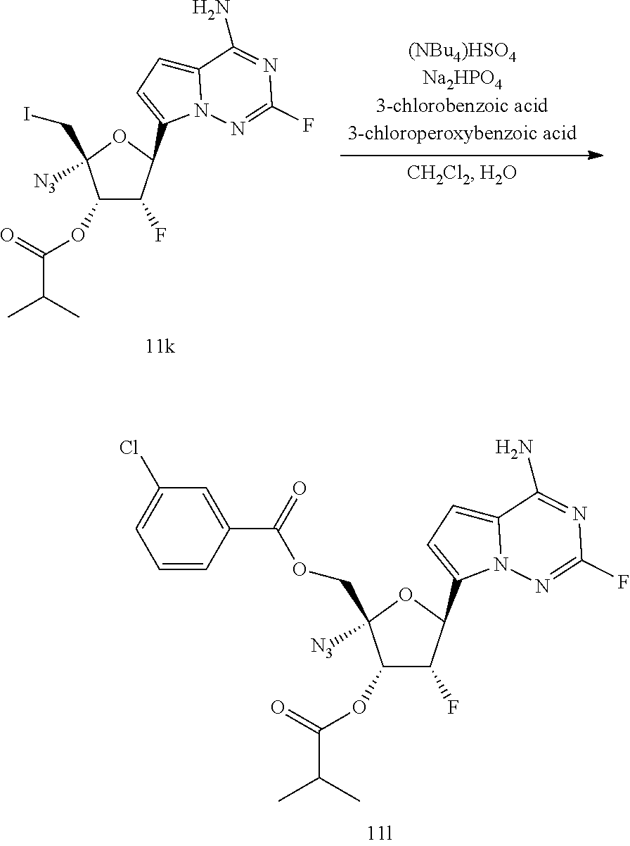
C1(OC(C(C)C)=O)C(F)C(C2=CC=C3N2N=C(F)N=C3N)OC1(COC(C1=CC(Cl)=CC=C1)=O)[N3].C1(OC(C(C)C)=O)C(F)C(C2=CC=C3N2N=C(F)N=C3N)OC1(CI)[N3]
